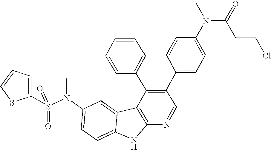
O=S(C1=CC=CS1)(=O)N(C1=CC=C2C(=C1)C1=C(N2)N=CC(C2=CC=C(N(C(CCCl)=O)C)C=C2)=C1C1=CC=CC=C1)C
